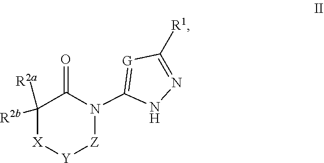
[Y]1[Z]N(C2=[G]C([R1])=NN2)C(=O)C([R2a])([R2b])[X]1
